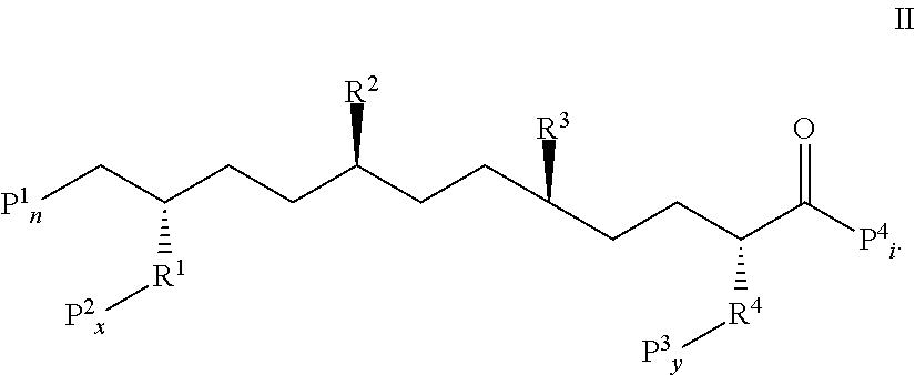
[P1n]CC(CCC(CCC(CCC(C([P4i])=O)[R4][P3y])[R3])[R2])[R1][P2x]
